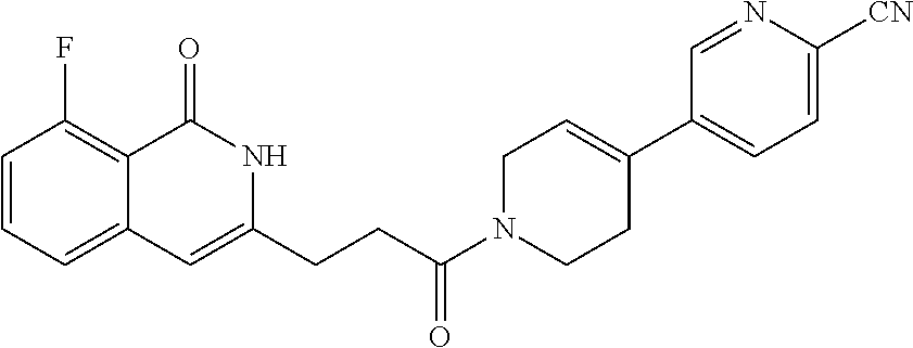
C1=CC=C2C(=C1F)C(=O)NC(CCC(N1CCC(C3=CC=C([CN])N=C3)=CC1)=O)=C2
